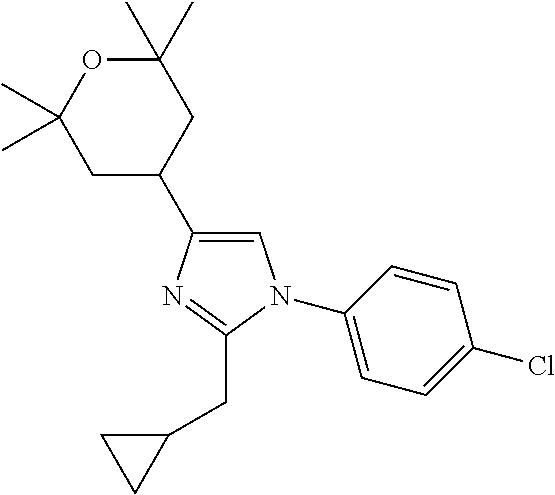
C1(C)(C)OC(C)(C)CC(C2=CN(C3=CC=C(Cl)C=C3)C(CC3CC3)=N2)C1
